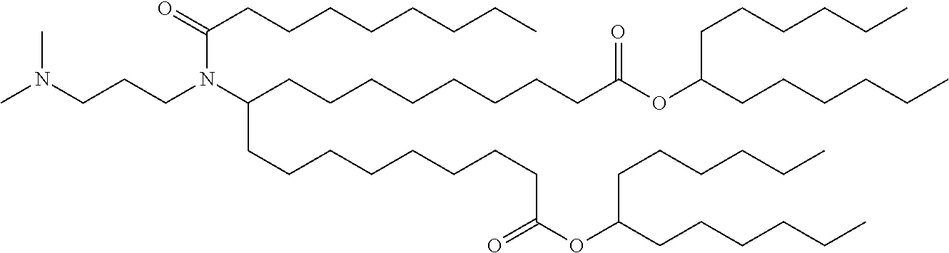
CN(C)CCCN(C(CCCCCCCC)=O)C(CCCCCCCCC(=O)OC(CCCCCC)CCCCCC)CCCCCCCCC(=O)OC(CCCCCC)CCCCCC
